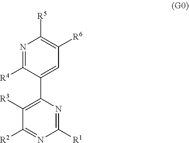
N1=C([R4])C(C2=C([R3])C([R2])=NC([R1])=N2)=CC([R6])=C1[R5]
